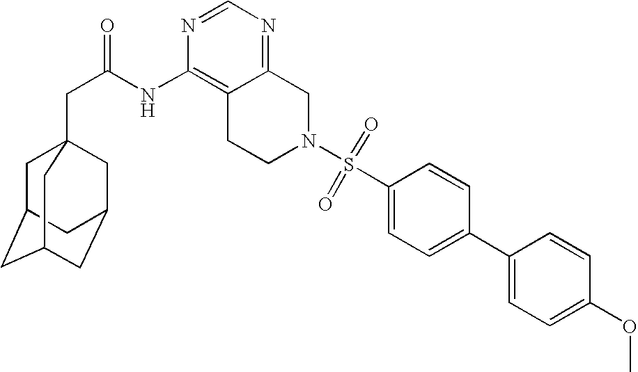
C1C2CC3CC(CC1(CC(=O)NC1=C4C(=NC=N1)CN(S(C1=CC=C(C5=CC=C(OC)C=C5)C=C1)(=O)=O)CC4)C3)C2
